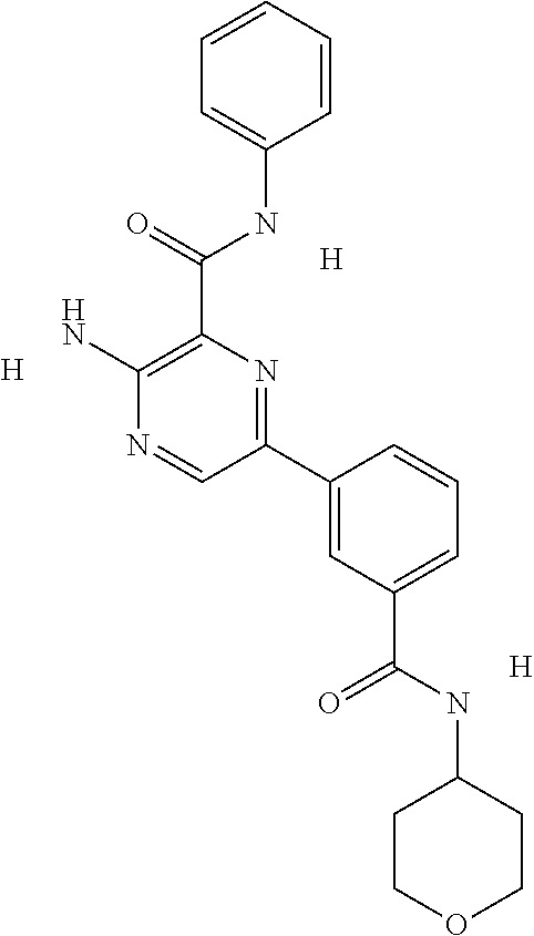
[H].[H].C1(C(NC2=CC=CC=C2)=O)=C(N)N=CC(C2=CC(C(=O)NC3CCOCC3)=CC=C2)=N1.[H]
